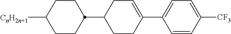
C1CC([CnH2n+1])CCC1C1CCC(C2=CC=C([CF3])C=C2)=CC1
